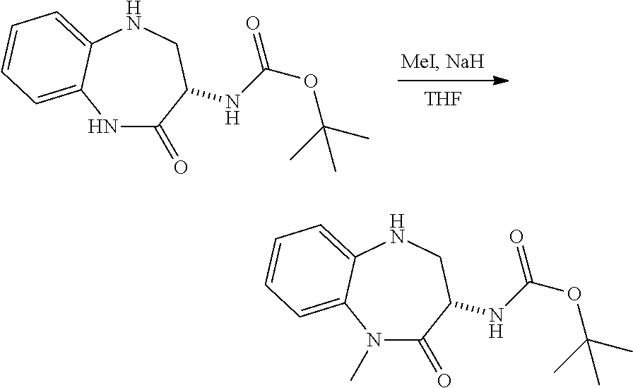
[THF].N1C(=O)C(NC(OC(C)(C)C)=O)CNC2=CC=CC=C12.N1(C)C(=O)C(NC(OC(C)(C)C)=O)CNC2=CC=CC=C12
